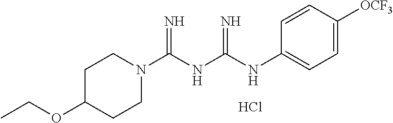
Cl.C1(NC(NC(N2CCC(OCC)CC2)=N)=N)=CC=C([OCF3])C=C1
